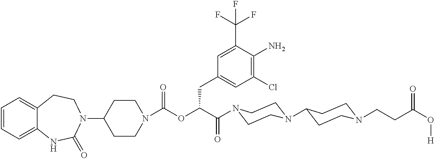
C1(N2CCC3=CC=CC=C3NC2=O)CCN(C(=O)OC(C(=O)N2CCN(C3CCN(CCC(O[H])=O)CC3)CC2)CC2=CC(Cl)=C(N)C(C(F)(F)F)=C2)CC1
